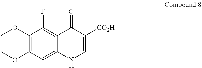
C12=C(C=C3C(=C1F)C(=O)C([CO2H])=CN3)OCCO2
